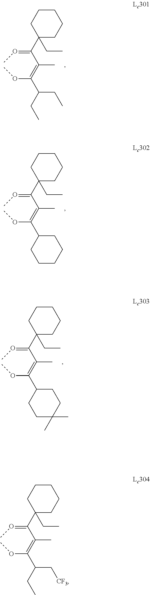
C1(C(=OC)C(=C(OC)C(CC)CC)C)(CC)CCCCC1.C1(C(=OC)C(=C(OC)C2CCCCC2)C)(CC)CCCCC1.C1(C(=OC)C(=C(OC)C2CCC(C)(C)CC2)C)(CC)CCCCC1.C1(C(=OC)C(=C(OC)C(C[CF3])CC)C)(CC)CCCCC1
